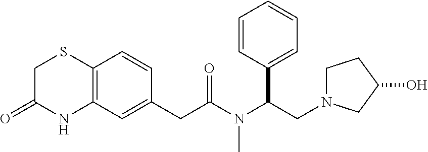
C12=C(C=C(CC(N(C(CN3CCC(O)C3)C3=CC=CC=C3)C)=O)C=C1)NC(=O)CS2
